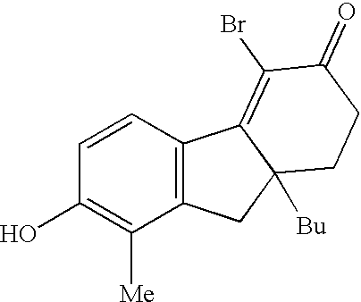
C1=CC(O)=C([Me])C2=C1C1=C(Br)C(=O)CCC1([Bu])C2
